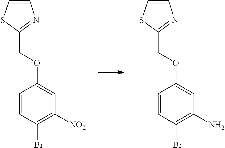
C1=CSC(COC2=CC([NO2])=C(Br)C=C2)=N1.C1=CSC(COC2=CC(N)=C(Br)C=C2)=N1
